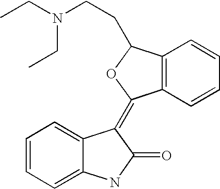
C12=C(C=CC=C1)C(CCN(CC)CC)OC2=C1C2=CC=CC=C2NC1=O
